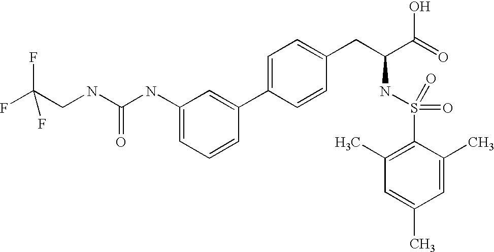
C(NC(=O)NC1=CC=CC(C2=CC=C(CC(NS(=O)(=O)C3=C(C)C=C(C)C=C3C)C(O)=O)C=C2)=C1)C(F)(F)F
